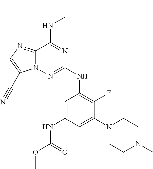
N(C1=NN2C(=NC=C2C#N)C(NCC)=N1)C1=C(F)C(N2CCN(C)CC2)=CC(NC(OC)=O)=C1
